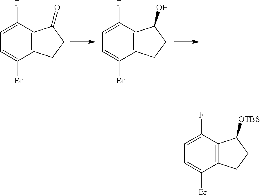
C12=C(C(F)=CC=C1Br)C(=O)CC2.C12=C(C(F)=CC=C1Br)C(O)CC2.C12=C(C(F)=CC=C1Br)C([OTBS])CC2
